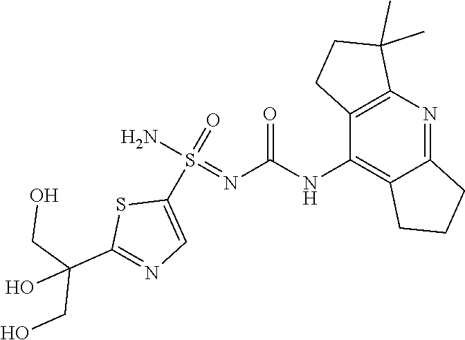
C12=C(N=C3C(=C1NC(N=S(N)(=O)C1=CN=C(C(CO)(CO)O)S1)=O)CCC3)C(C)(C)CC2
